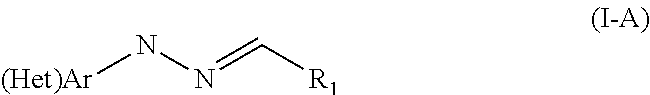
[(Het)Ar]NN=C[R1]
